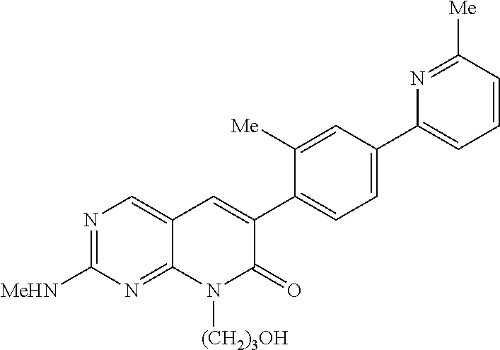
C12=NC([MeHN])=NC=C1C=C(C1=CC=C(C3=CC=CC([Me])=N3)C=C1[Me])C(=O)N2[(CH2)3OH]
